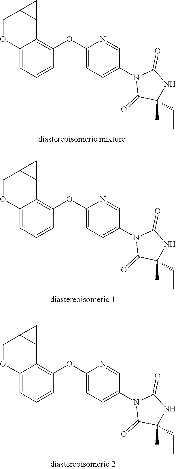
C12=CC=CC(OC3=CC=C(N4C(=O)C(C)(CC)NC4=O)C=N3)=C1C1C(CO2)C1.C12=CC=CC(OC3=CC=C(N4C(=O)C(C)(CC)NC4=O)C=N3)=C1C1C(CO2)C1.C12=CC=CC(OC3=CC=C(N4C(=O)C(C)(CC)NC4=O)C=N3)=C1C1C(CO2)C1
